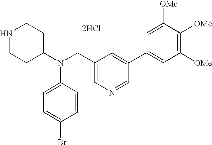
N1CCC(N(CC2=CN=CC(C3=CC([OMe])=C([OMe])C([OMe])=C3)=C2)C2=CC=C(Br)C=C2)CC1.[2HCl]
